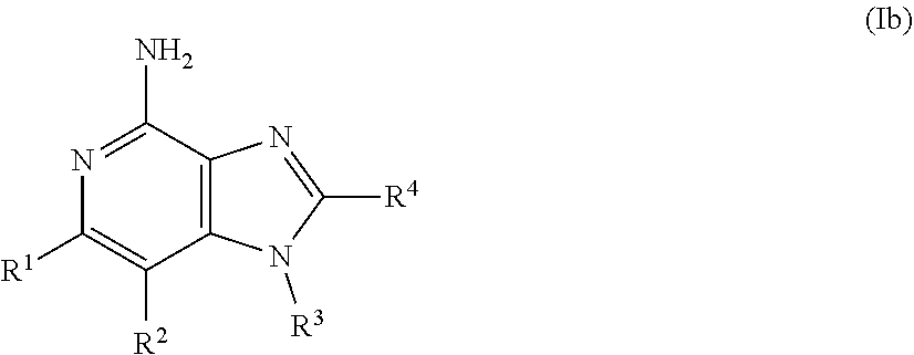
N1=C([R4])N([R3])C2=C1C(N)=NC([R1])=C2[R2]
